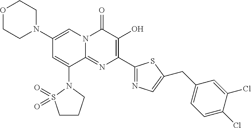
O1CCN(C2=CN3C(=NC(C4=NC=C(CC5=CC=C(Cl)C(Cl)=C5)S4)=C(O)C3=O)C(N3S(=O)(=O)CCC3)=C2)CC1
